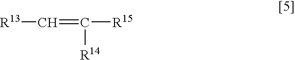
[R13]C=C([R15])[R14]
